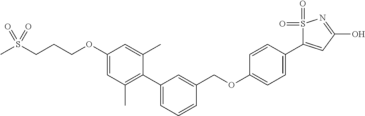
C1(OCCCS(C)(=O)=O)=CC(C)=C(C2=CC=CC(COC3=CC=C(C4=CC(O)=NS4(=O)=O)C=C3)=C2)C(C)=C1
